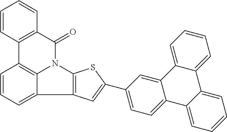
C12=C(C3=CC=CC4=C3N1C(=O)C1=C4C=CC=C1)C=C(C1=CC=C3C(=C1)C1=CC=CC=C1C1=CC=CC=C31)S2
